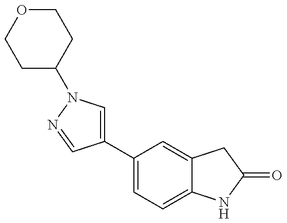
C1C(N2C=C(C3=CC=C4C(=C3)CC(=O)N4)C=N2)CCOC1
